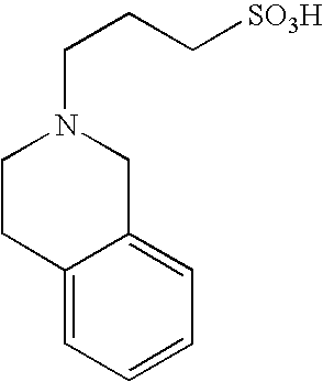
C1CC2=CC=CC=C2CN1CCC[SO3H]
